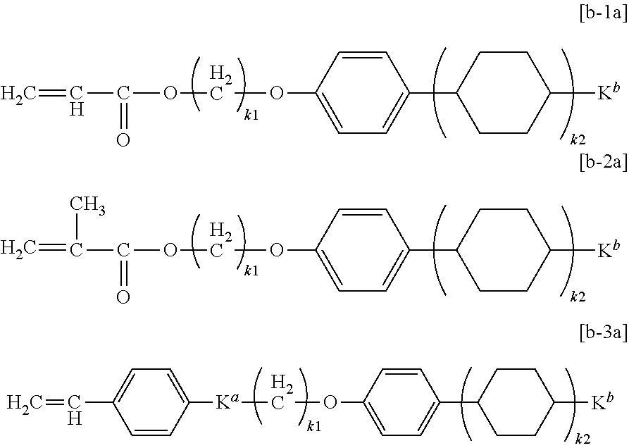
C=CC(OCOC1=CC=C(C2CCC([Kb])CC2)C=C1)=O.C=C(C(OCOC1=CC=C(C2CCC([Kb])CC2)C=C1)=O)C.C=CC1=CC=C([Ka]COC2=CC=C(C3CCC([Kb])CC3)C=C2)C=C1
